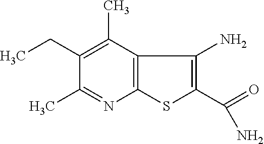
C12=C(C(C)=C(CC)C(C)=N1)C(N)=C(C(=O)N)S2
